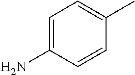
C1=C(N)C=CC(C)=C1
